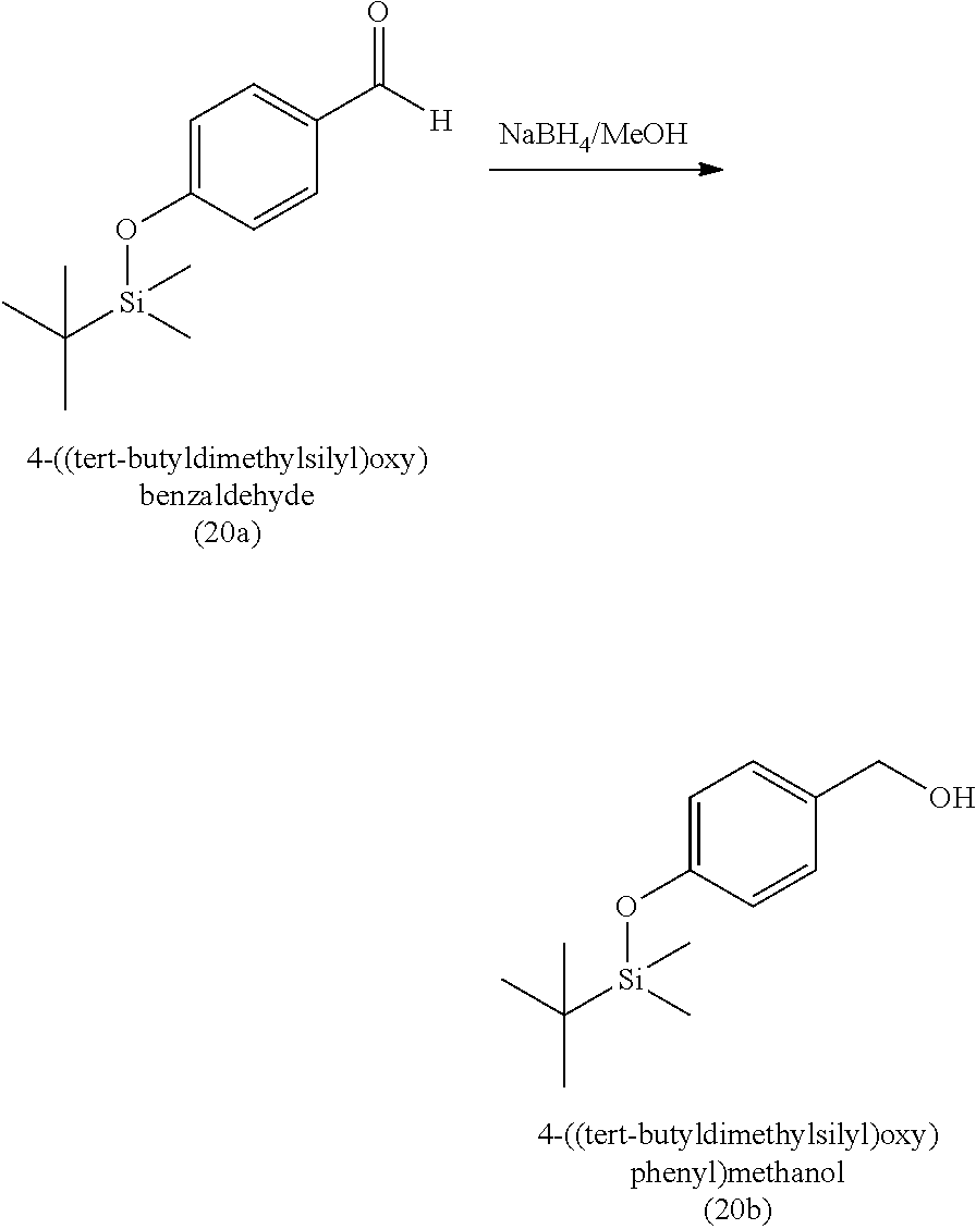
C1=C(O[Si](C(C)(C)C)(C)C)C=CC(C([H])=O)=C1.C1=C(O[Si](C(C)(C)C)(C)C)C=CC(CO)=C1
